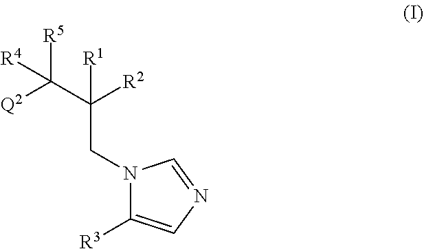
N1(CC(C([Q2])([R5])[R4])([R2])[R1])C([R3])=CN=C1
